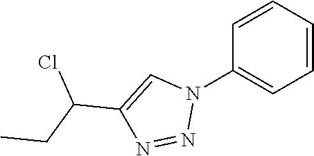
C1=CC=CC=C1N1C=C(C(CC)Cl)N=N1
